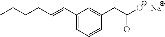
C1=C(C=CCCCC)C=C(CC([O-])=O)C=C1.[Na]
